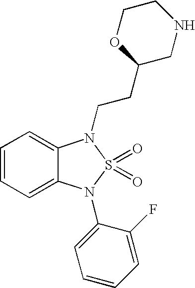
C1=CC=C2C(=C1)N(CCC1OCCNC1)S(=O)(=O)N2C1=CC=CC=C1F
